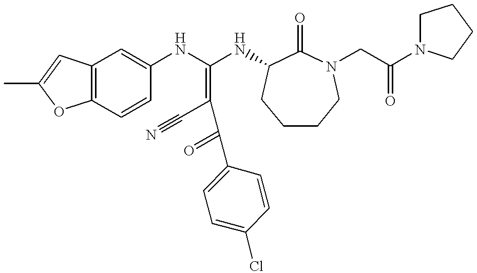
C12=C(C=CC(NC(NC3C(=O)N(CC(N4CCCC4)=O)CCCC3)=C(C#N)C(=O)C3=CC=C(Cl)C=C3)=C1)OC(C)=C2
